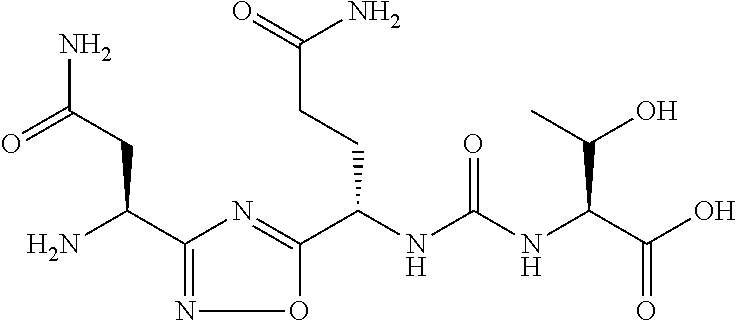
C1(C(N)CC(=O)N)=NOC(C(NC(NC(C(O)=O)C(O)C)=O)CCC(N)=O)=N1
